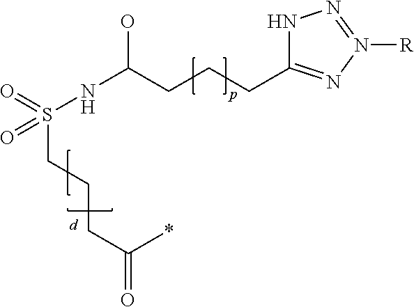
S(CCCC(*)=O)(=O)(=O)NC(CCCC1=NN([R])=NN1)O
